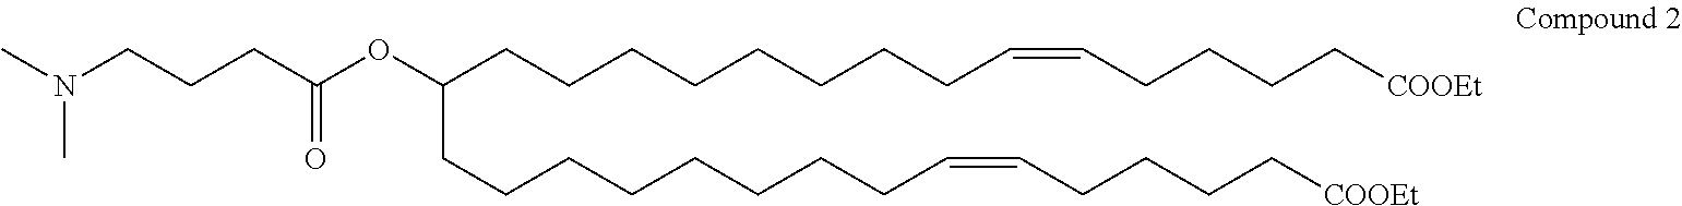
CN(CCCC(OC(CCCCCCCCC=CCCCC[COOEt])CCCCCCCCC=CCCCC[COOEt])=O)C
